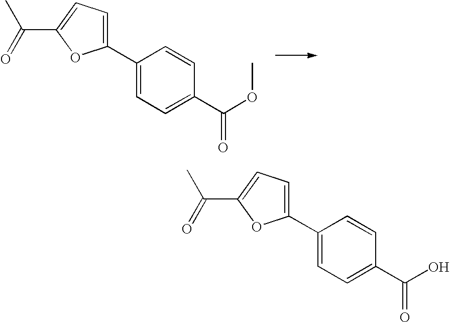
C1(C2=CC=C(C(OC)=O)C=C2)=CC=C(C(=O)C)O1.C1(C2=CC=C(C(O)=O)C=C2)=CC=C(C(=O)C)O1
